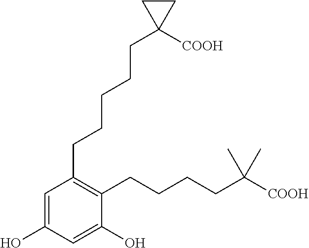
C1=C(O)C=C(O)C(CCCCC([COOH])(C)C)=C1CCCCCC1([COOH])CC1
